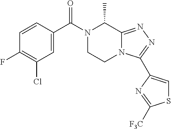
C1=C(C(N2CCN3C(=NN=C3C3=CSC([F3C])=N3)C2C)=O)C=CC(F)=C1Cl
